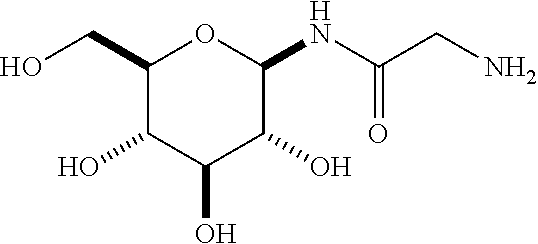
C1(CO)C(O)C(O)C(O)C(NC(CN)=O)O1
